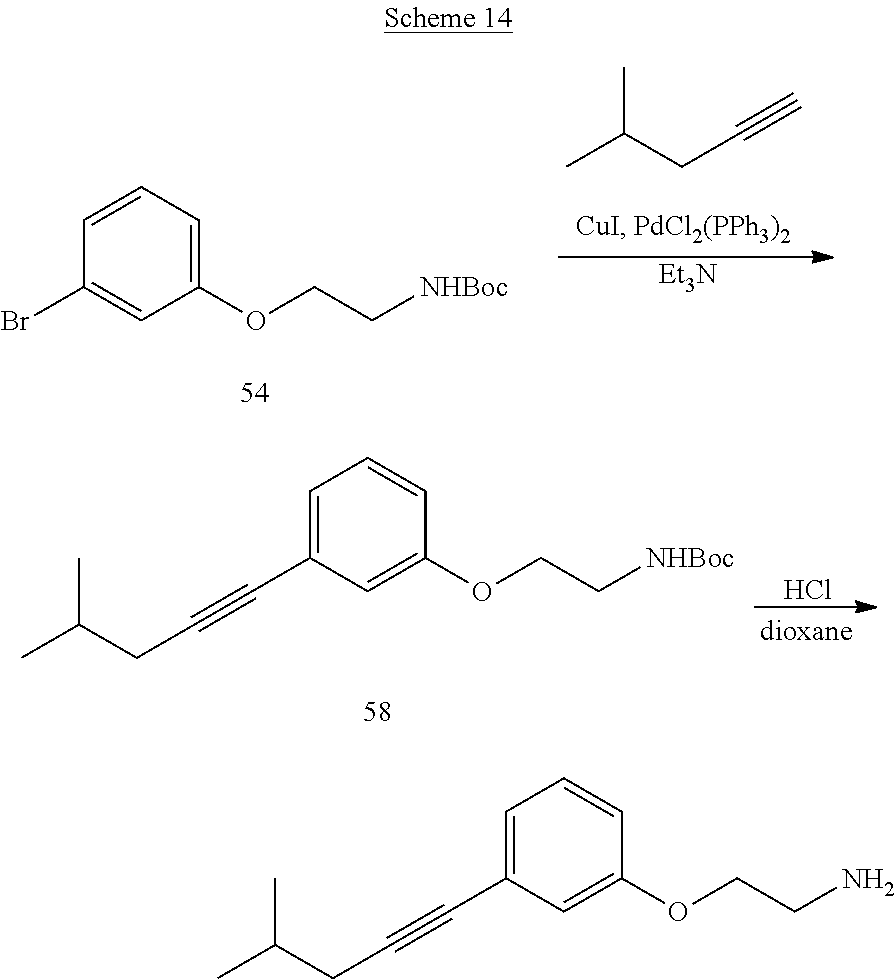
CC(CC#C)C.C1(OCC[NHBoc])=CC=CC(Br)=C1.[Et3N].C1=C(C#CCC(C)C)C=C(OCC[NHBoc])C=C1.Cl.C1=C(C#CCC(C)C)C=C(OCCN)C=C1
